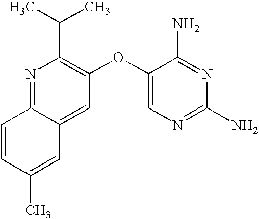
N1=C2C(=CC(OC3=CN=C(N)N=C3N)=C1C(C)C)C=C(C)C=C2
